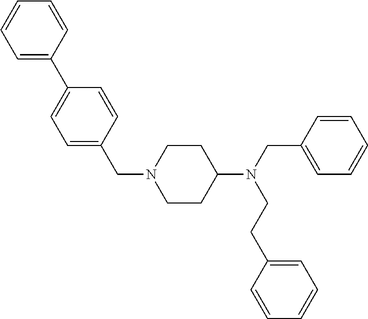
C1=CC(CN(C2CCN(CC3=CC=C(C4=CC=CC=C4)C=C3)CC2)CCC2=CC=CC=C2)=CC=C1
